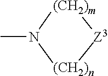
[(CH2)m]1N(C)[(CH2)n][Z3]1
